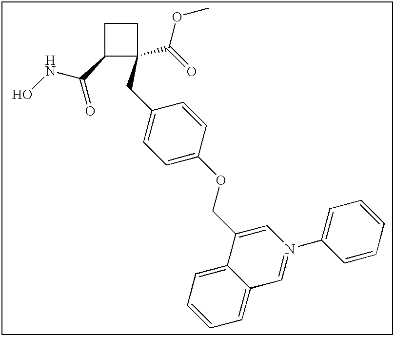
ONC(C1C(C(=O)OC)(CC2=CC=C(OCC3=CN(C4=CC=CC=C4)=CC4=CC=CC=C34)C=C2)CC1)=O
